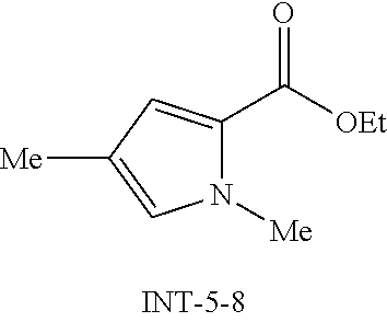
N1([Me])C(C(=O)[OEt])=CC([Me])=C1
